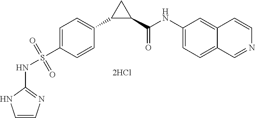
N(S(C1=CC=C(C2C(C(NC3=CC=C4C(=C3)C=CN=C4)=O)C2)C=C1)(=O)=O)C1=NC=CN1
